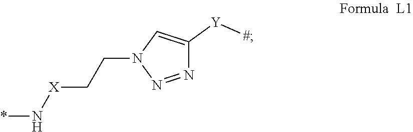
*N[X]CCN1N=NC([Y][#])=C1
